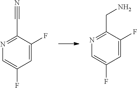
C1=C(F)C=C(F)C(C#N)=N1.C1=C(F)C=C(F)C(CN)=N1
